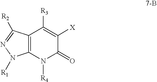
C12=C(N([R4])C(=O)C([X])=C1[R3])N([R1])N=C2[R2]
